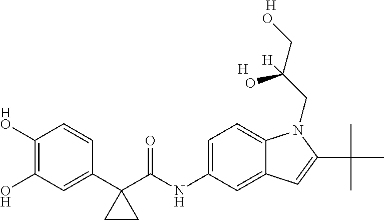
[H].[H].C1([HO])=C(O)C=C(C2(C(NC3=CC=C4C(=C3)C=C(C(C)(C)C)N4CC(CO)(O)[H])=O)CC2)C=C1
